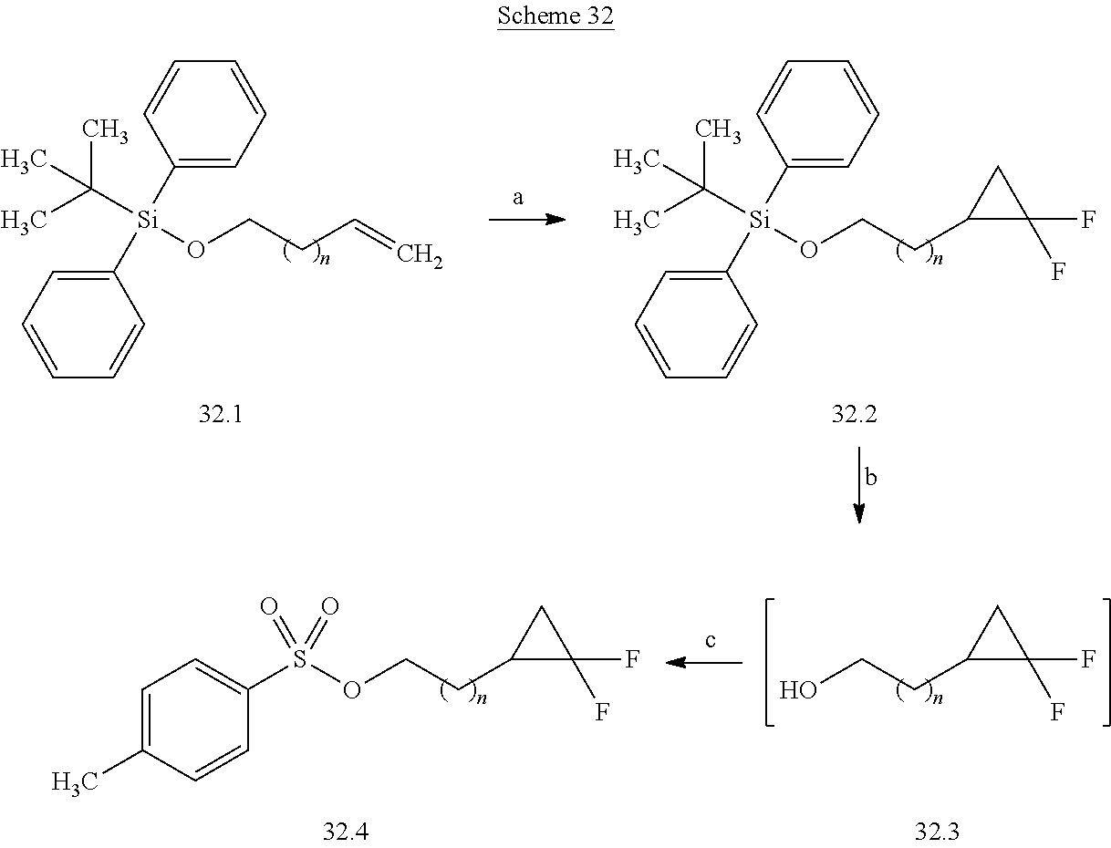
CC([Si](OCCC=C)(C1=CC=CC=C1)C1=CC=CC=C1)(C)C.CC([Si](OCCC1C(F)(F)C1)(C1=CC=CC=C1)C1=CC=CC=C1)(C)C.OCCC1C(F)(F)C1.O(CCC1C(F)(F)C1)S(C1=CC=C(C)C=C1)(=O)=O
